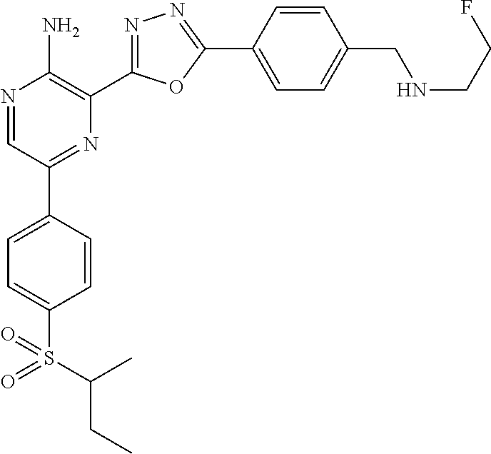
N1=CC(C2=CC=C(S(C(CC)C)(=O)=O)C=C2)=NC(C2=NN=C(C3=CC=C(CNCCF)C=C3)O2)=C1N
